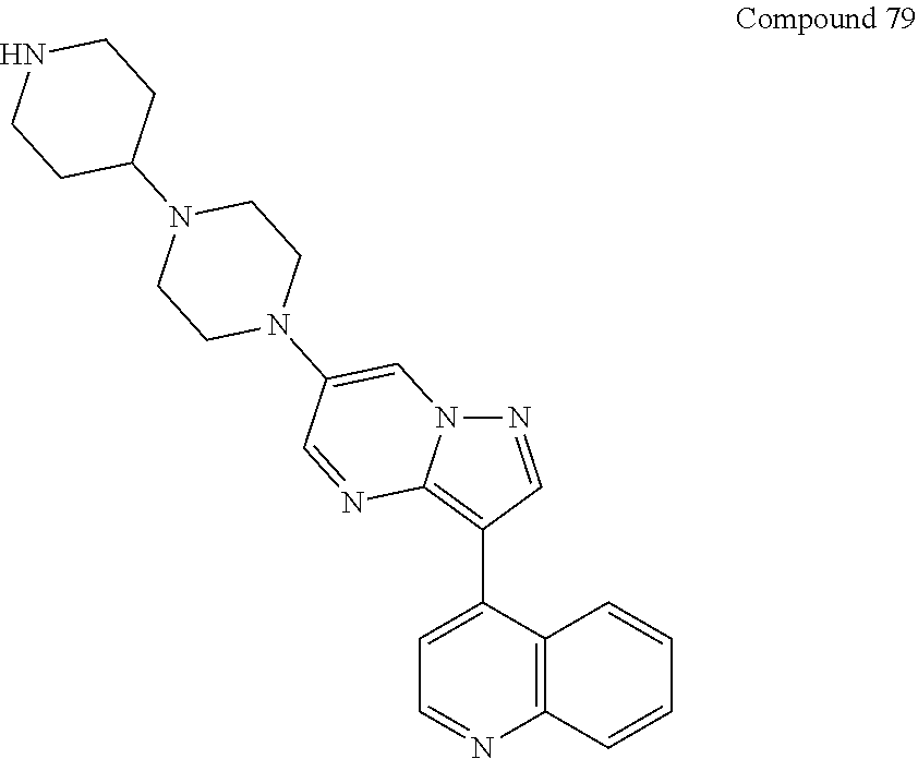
N12N=CC(C3=CC=NC4=C3C=CC=C4)=C1N=CC(N1CCN(C3CCNCC3)CC1)=C2
